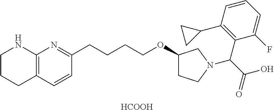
C1(C2CC2)=C(C(C(O)=O)N2CC(OCCCCC3=NC4=C(C=C3)CCCN4)CC2)C(F)=CC=C1.[HCOOH]
